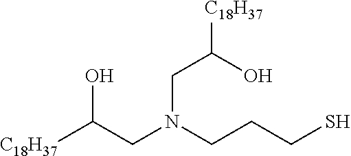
[C18H37]C(CN(CCCS)CC([C18H37])O)O
